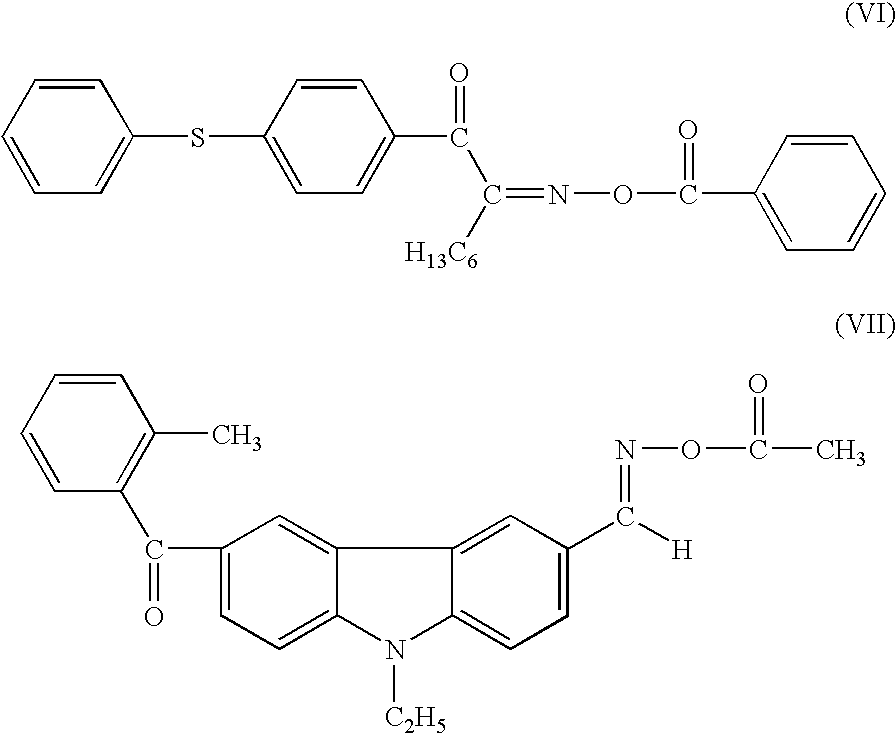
C1=CC=CC=C1SC1=CC=C(C(=O)C([H13C6])=NOC(C2=CC=CC=C2)=O)C=C1.C1=CC=CC(C(=O)C2=CC=C3C(=C2)C2=CC(C(=NOC(C)=O)[H])=CC=C2N3[C2H5])=C1C
